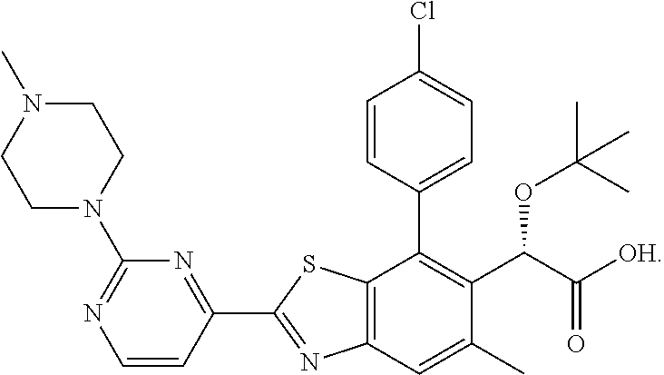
C12=C(C=C(C)C(C(C([OH])=O)OC(C)(C)C)=C1C1=CC=C(Cl)C=C1)N=C(C1=NC(N3CCN(C)CC3)=NC=C1)S2
